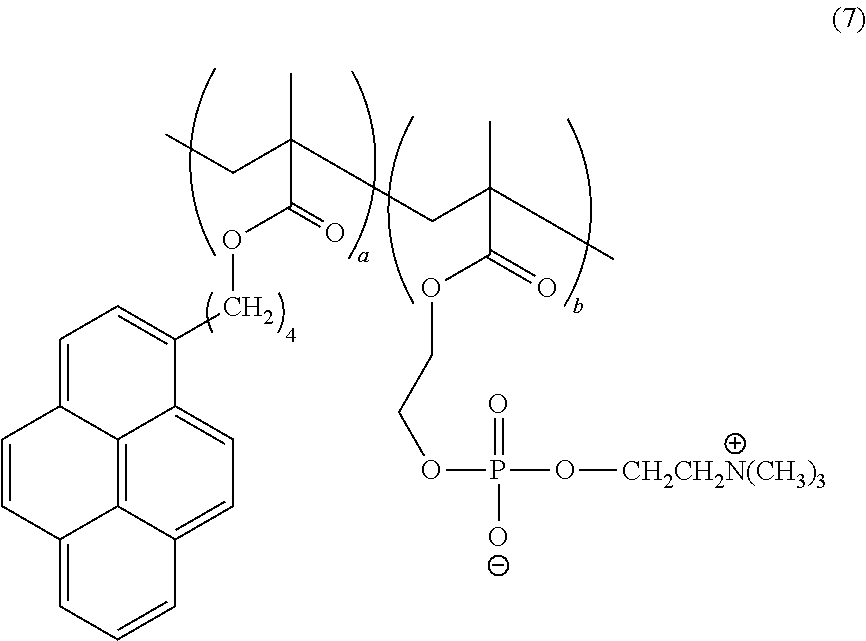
P(O[CH2CH2N(CH3)3])(OCCOC(=O)C(C)(C)CC(C)(C(OCC1=CC=C2C3=C4C(=CC=CC4=CC=C13)C=C2)=O)CC)([O-])=O
